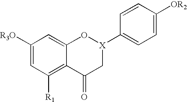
C1([R3O])=CC([R1])=C2C(=C1)O[X](C1=CC=C([OR2])C=C1)CC2=O
